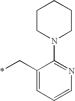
C1(C*)=CC=CN=C1N1CCCCC1
